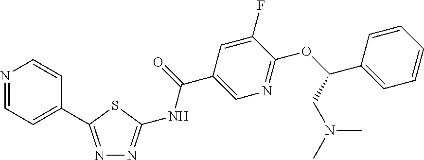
N1=CC=C(C2=NN=C(NC(=O)C3=CN=C(OC(C4=CC=CC=C4)CN(C)C)C(F)=C3)S2)C=C1
